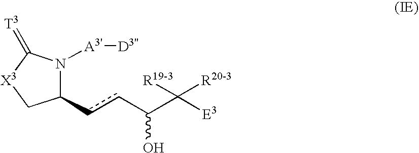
C1(ccC(C([E3])([R19-3])[R20-3])O)N([A3'][D3''])C(=[T3])[X3]C1
